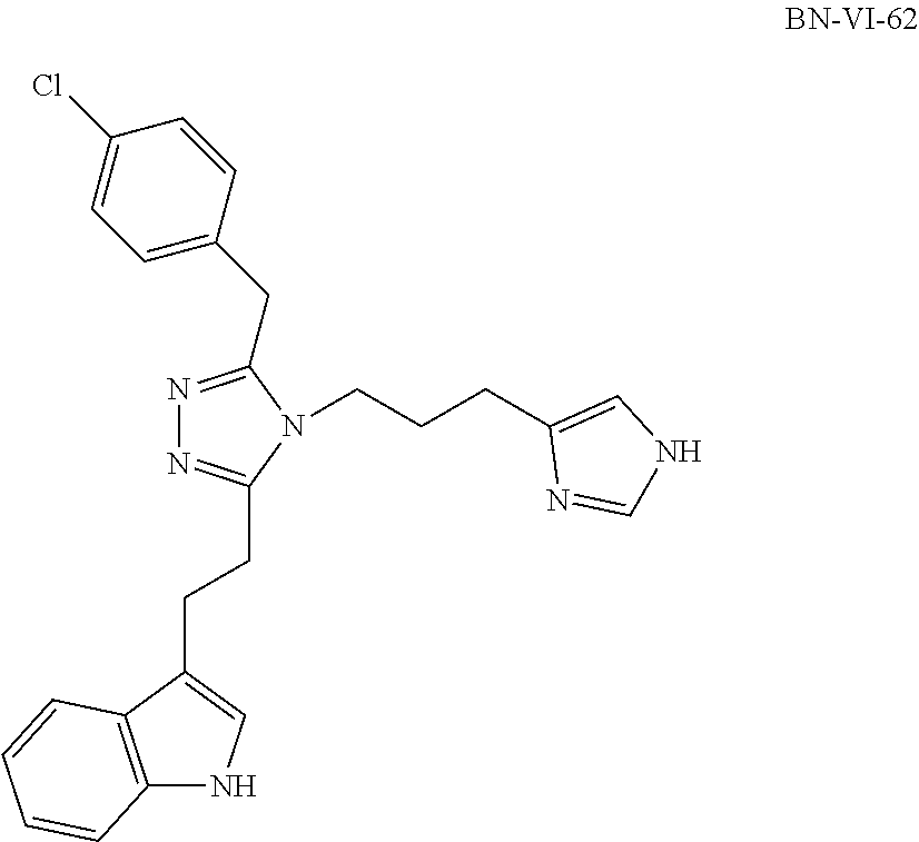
N1=C(CC2=CC=C(Cl)C=C2)N(CCCC2=CNC=N2)C(CCC2=CNC3=C2C=CC=C3)=N1
